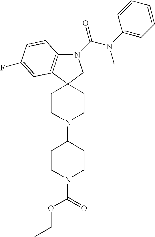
C12(CCN(C3CCN(C(OCC)=O)CC3)CC1)CN(C(N(C1=CC=CC=C1)C)=O)C1=C2C=C(F)C=C1
